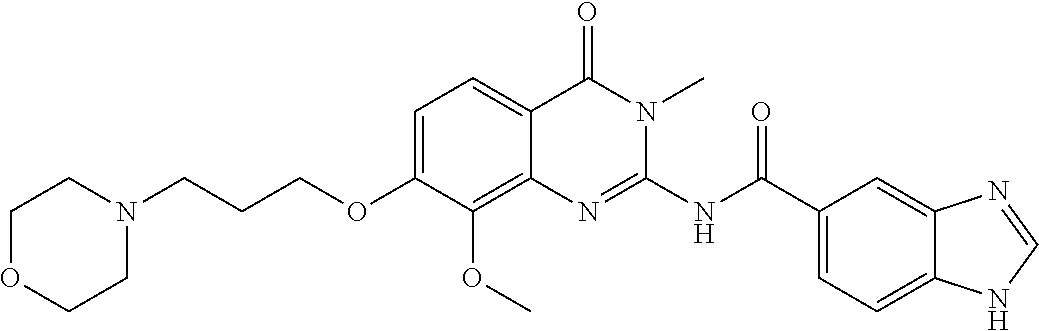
C1OCCN(CCCOC2=CC=C3C(=C2OC)N=C(NC(=O)C2=CC=C4C(=C2)N=CN4)N(C)C3=O)C1
